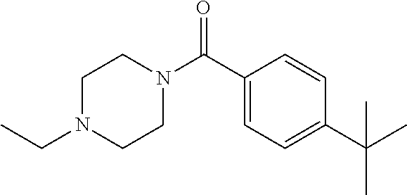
C1N(CC)CCN(C(C2=CC=C(C(C)(C)C)C=C2)=O)C1
